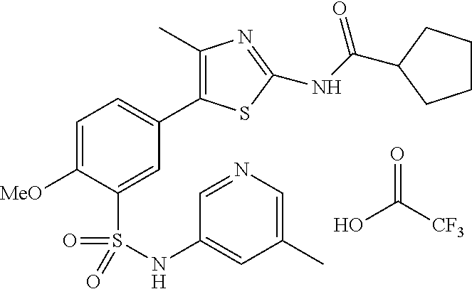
OC([CF3])=O.C1=C([MeO])C(S(=O)(=O)NC2=CC(C)=CN=C2)=CC(C2=C(C)N=C(NC(=O)C3CCCC3)S2)=C1
